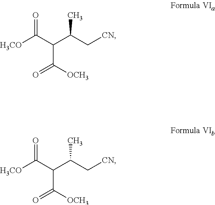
[H3CO]C(C(C(C[CN])C)C([OCH3])=O)=O.[H3CO]C(C(C(C[CN])C)C([OCH3])=O)=O
